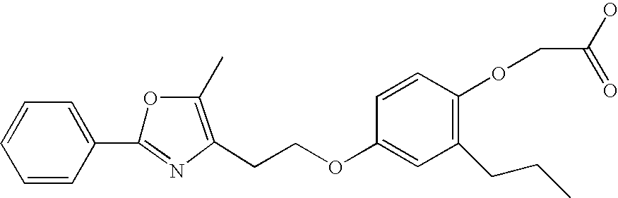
C1=C(C2=NC(CCOC3=CC(CCC)=C(OCC(=O)O)C=C3)=C(C)O2)C=CC=C1
